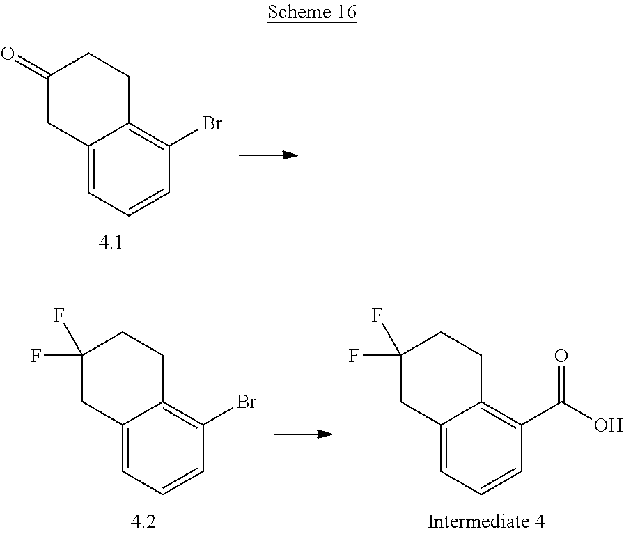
C1(=O)CC2=CC=CC(Br)=C2CC1.C1(F)(F)CC2=CC=CC(Br)=C2CC1.C1(F)(F)CC2=CC=CC(C(O)=O)=C2CC1
